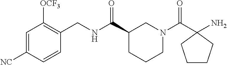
C1=C([NC])C=CC(CNC(C2CCCN(C(C3(N)CCCC3)=O)C2)=O)=C1[OCF3]
